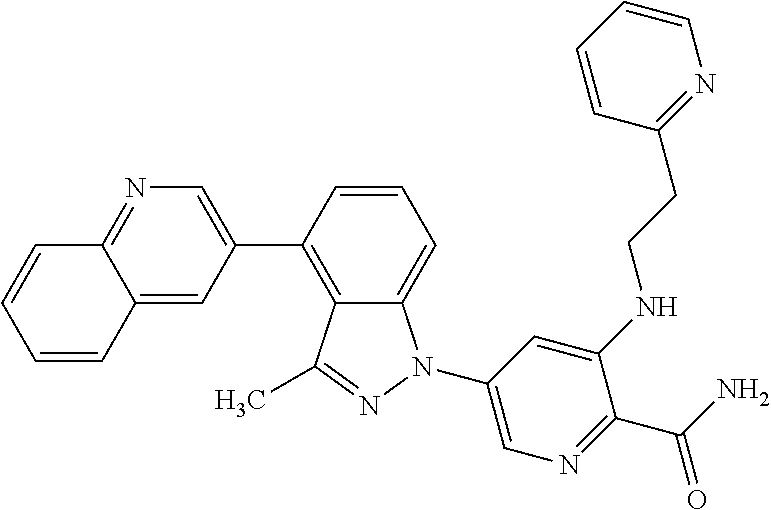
C1=CC(C2=CN=C3C(=C2)C=CC=C3)=C2C(=C1)N(C1=CN=C(C(N)=O)C(NCCC3=NC=CC=C3)=C1)N=C2C
